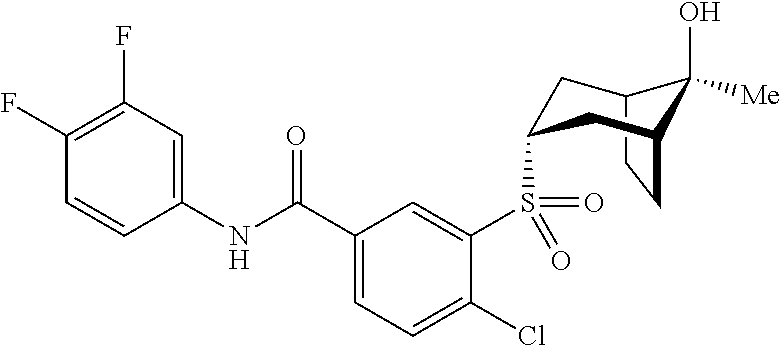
C12CCC(CC(S(C3=CC(C(NC4=CC(F)=C(F)C=C4)=O)=CC=C3Cl)(=O)=O)C1)C2(O)[Me]
